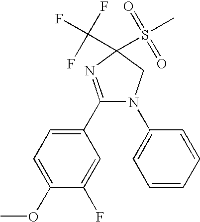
C1(C2=CC=C(OC)C(F)=C2)=NC(S(C)(=O)=O)(C(F)(F)F)CN1C1=CC=CC=C1
